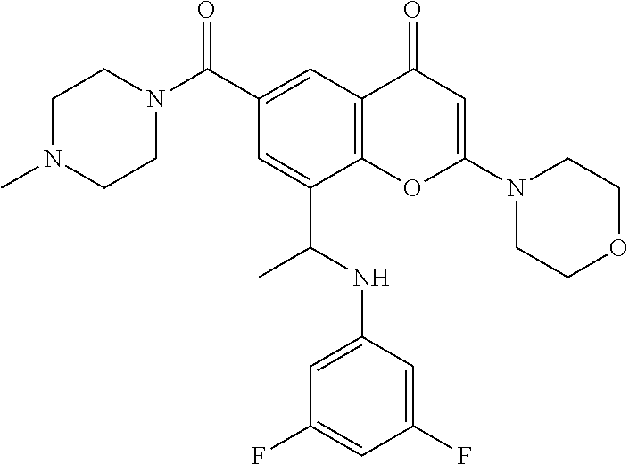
C1(C(N2CCN(C)CC2)=O)=CC2=C(C(C(NC3=CC(F)=CC(F)=C3)C)=C1)OC(N1CCOCC1)=CC2=O
